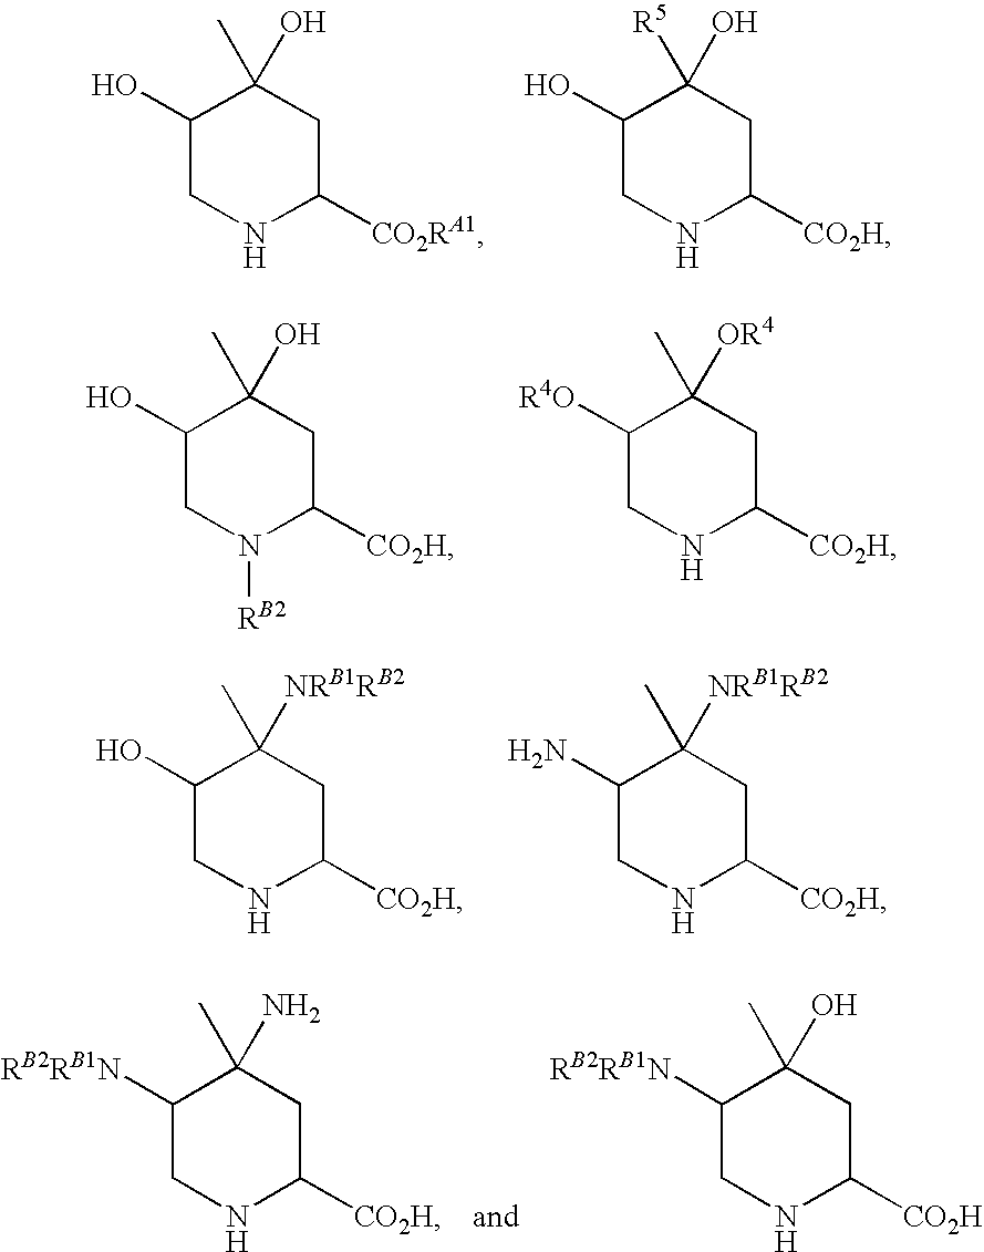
C1(O)CNC([CO2RA1])CC1(C)O.C1(O)CNC([CO2H])CC1([R5])O.C1(O)CN([RB2])C([CO2H])CC1(C)O.C1([R4O])CNC([CO2H])CC1(C)[OR4].C1(O)CNC([CO2H])CC1(C)[NRB1RB2].C1(N)CNC([CO2H])CC1(C)[NRB1RB2].C1([RB2RB1N])CNC([CO2H])CC1(C)N.C1([RB2RB1N])CNC([CO2H])CC1(C)O
